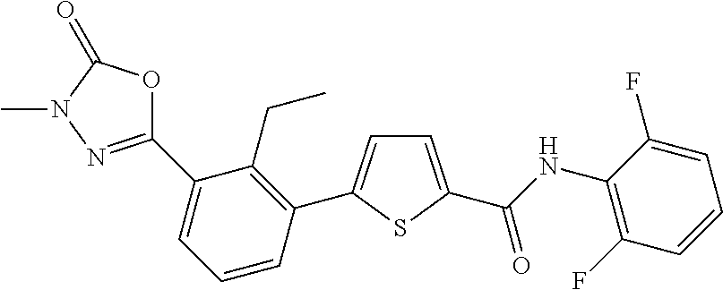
C1=C(C(NC2=C(F)C=CC=C2F)=O)SC(C2=C(CC)C(C3=NN(C)C(=O)O3)=CC=C2)=C1
